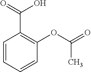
C1=CC=CC(OC(C)=O)=C1C(O)=O
